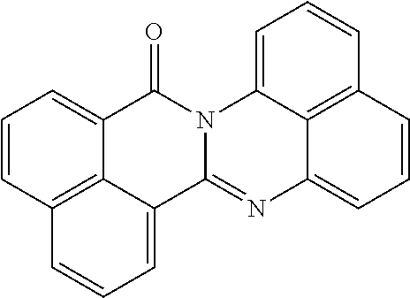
C1=CC2=C3C(=C1)C(=O)N1C(=NC4=CC=CC5=C4C1=CC=C5)C3=CC=C2
